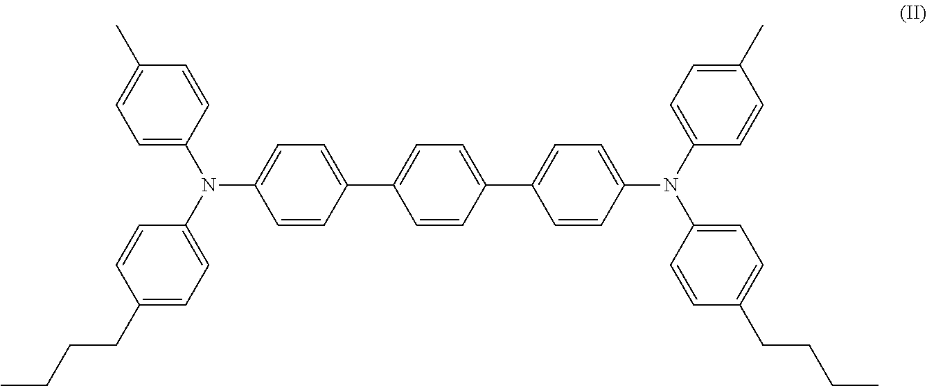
C1=C(CCCC)C=CC(N(C2=CC=C(C)C=C2)C2=CC=C(C3=CC=C(C4=CC=C(N(C5=CC=C(CCCC)C=C5)C5=CC=C(C)C=C5)C=C4)C=C3)C=C2)=C1
